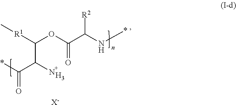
C(C(N)C(*)=O)(OC(=O)C(N*)[R2])[R1]C.[H3].[X-]
